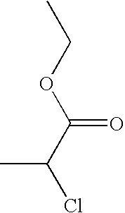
ClC(C(OCC)=O)C
